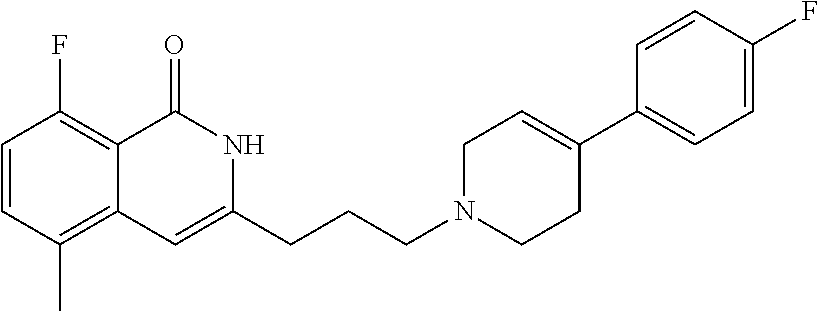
C1=CC(C)=C2C(=C1F)C(=O)NC(CCCN1CCC(C3=CC=C(F)C=C3)=CC1)=C2
